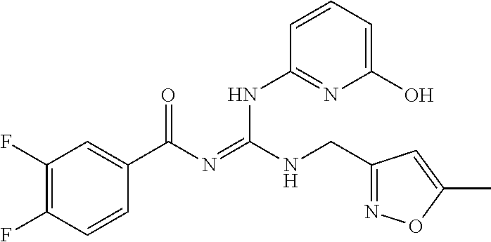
C1(F)=C(F)C=CC(C(N=C(NCC2=NOC(C)=C2)NC2=NC(O)=CC=C2)=O)=C1
